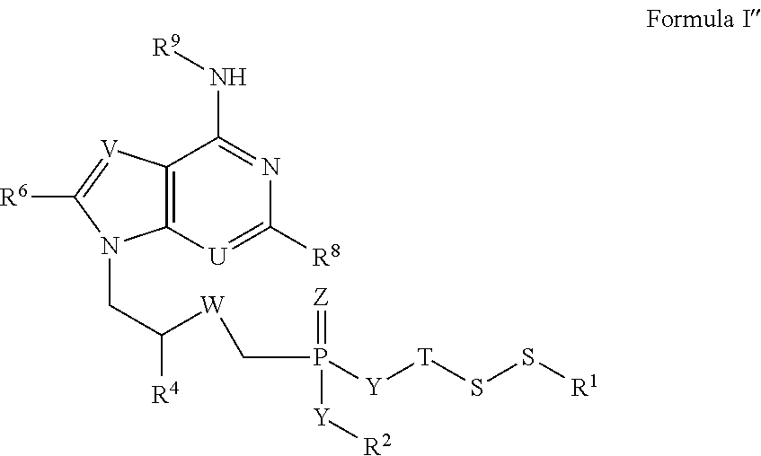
C(P([Y][T]SS[R1])(=[Z])[Y][R2])[W]C(CN1C2=C(C(N[R9])=NC([R8])=[U]2)[V]=C1[R6])[R4]
